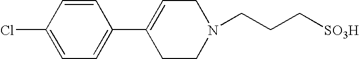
C1=C(Cl)C=CC(C2=CCN(CCC[SO3H])CC2)=C1
